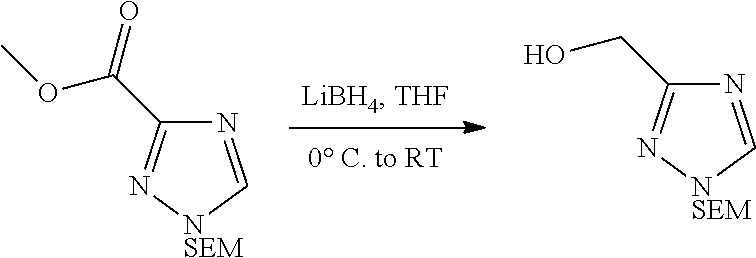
COC(=O)C1=N[NSEM]C=N1.OCC1=N[NSEM]C=N1
